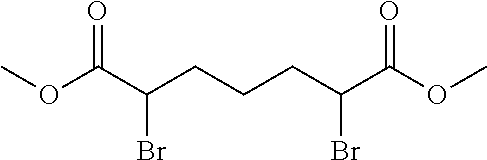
COC(C(CCCC(C(OC)=O)Br)Br)=O
